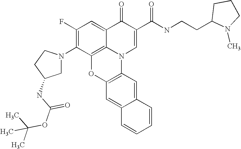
C1(F)=C(N2CC(NC(OC(C)(C)C)=O)CC2)C2=C3C(=C1)C(=O)C(C(NCCC1CCCN1C)=O)=CN3C1=C(O2)C=C2C(=C1)C=CC=C2
